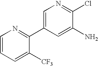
C1=CC=C([CF3])C(C2=CN=C(Cl)C(N)=C2)=N1
